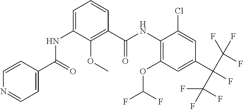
C1=CC(C(=O)NC2=CC=CC(C(NC3=C(OC(F)F)C=C(C(C(F)(F)F)(C(F)(F)F)F)C=C3Cl)=O)=C2OC)=CC=N1
